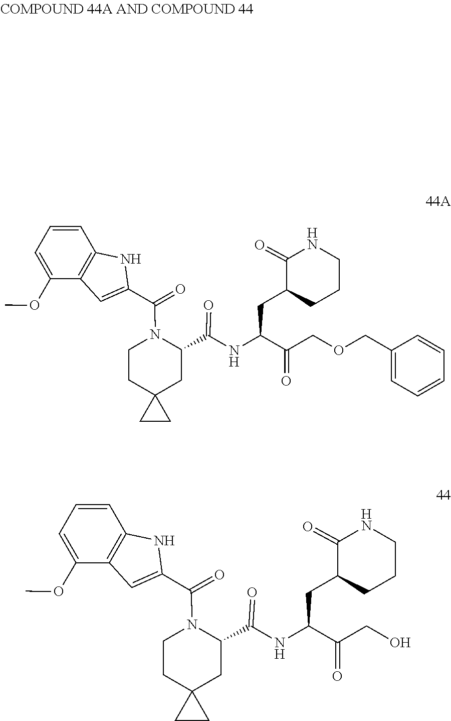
C1=CC2=C(C(OC)=C1)C=C(C(N1C(C(NC(C(=O)COCC3=CC=CC=C3)CC3C(=O)NCCC3)=O)CC3(CC1)CC3)=O)N2.C1=CC2=C(C(OC)=C1)C=C(C(=O)N1C(C(NC(C(=O)CO)CC3C(=O)NCCC3)=O)CC3(CC1)CC3)N2
